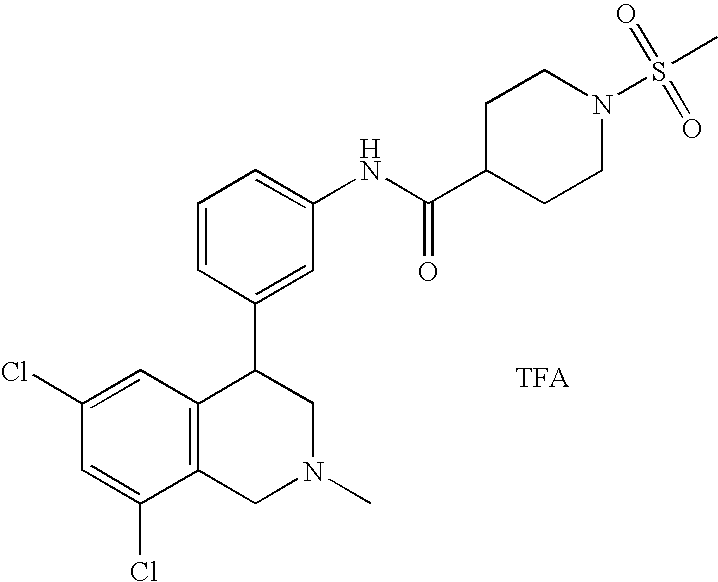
C1=C(NC(=O)C2CCN(S(C)(=O)=O)CC2)C=C(C2C3=C(CN(C)C2)C(Cl)=CC(Cl)=C3)C=C1
